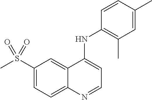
S(C1=CC=C2C(=C1)C(NC1=C(C)C=C(C)C=C1)=CC=N2)(C)(=O)=O
